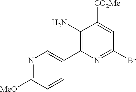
C1(N)=C(C2=CN=C([MeO])C=C2)N=C(Br)C=C1[CO2Me]
